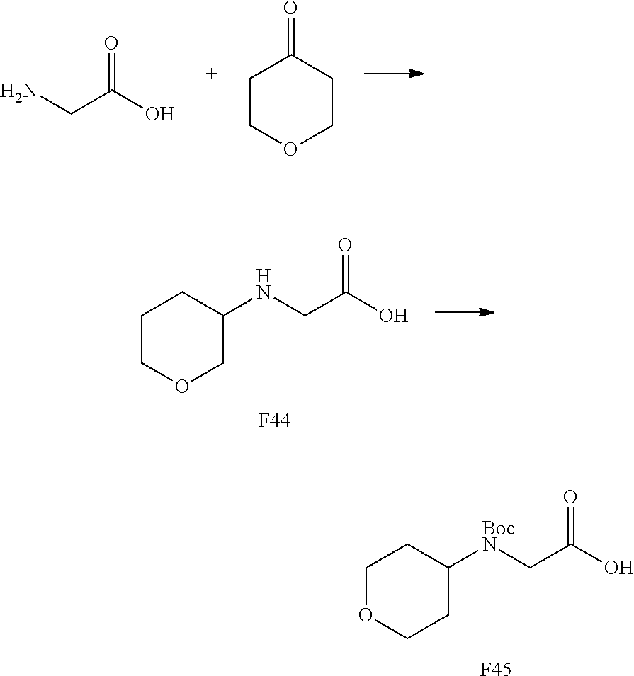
NCC(O)=O.C1COCCC1=O.C1COCC(NCC(O)=O)C1.[F44].C1OCCC([BocN]CC(O)=O)C1.[F45]
